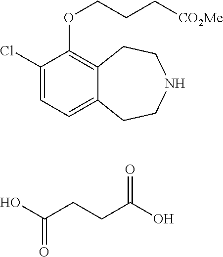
C1(Cl)=CC=C2C(=C1OCCC[CO2Me])CCNCC2.OC(CCC(O)=O)=O
